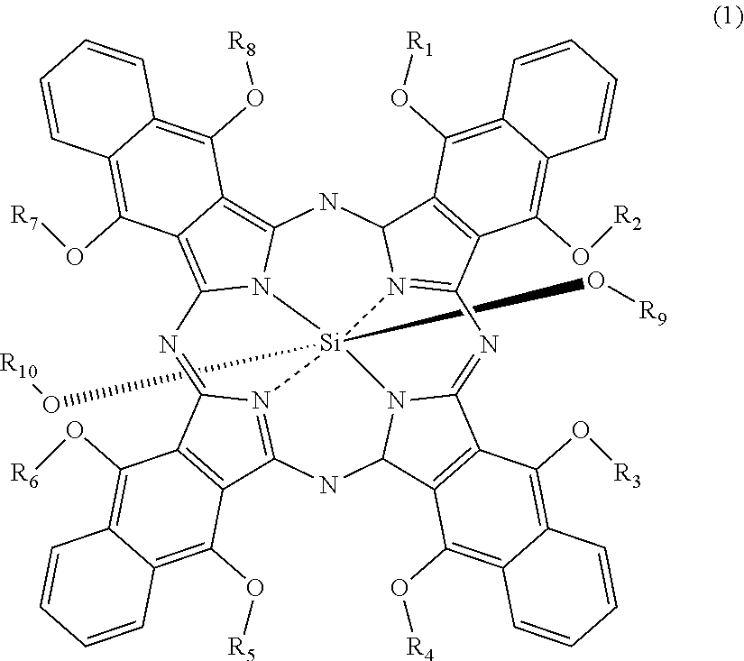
N12=C3NC4N5C(=NC6=N7C(NC8=C9C(=C(N=C1C1=C3C(O[R5])=C3C(=C1O[R6])C=CC=C3)N8[Si]257(O[R9])O[R10])C(O[R7])=C1C(=C9O[R8])C=CC=C1)C1=C6C(O[R2])=C2C(=C1O[R1])C=CC=C2)C1=C4C(O[R4])=C2C(=C1O[R3])C=CC=C2
